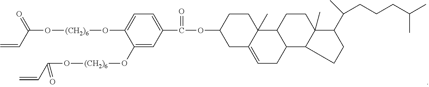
C1CC(OC(=O)C2=CC=C(O[(CH2)6]OC(C=C)=O)C(O[(CH2)6]OC(C=C)=O)=C2)CC2=CCC3C(C12C)CCC1(C)C(C(CCCC(C)C)C)CCC31
